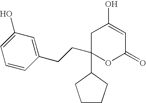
C1=C(O)C=C(CCC2(C3CCCC3)OC(=O)C=C(O)C2)C=C1
